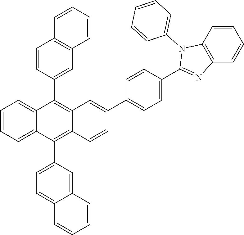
C12=CC=C(C3=C4C(=C(C5=CC6=C(C=C5)C=CC=C6)C5=CC=CC=C35)C=C(C3=CC=C(C5=NC6=C(C=CC=C6)N5C5=CC=CC=C5)C=C3)C=C4)C=C1C=CC=C2
